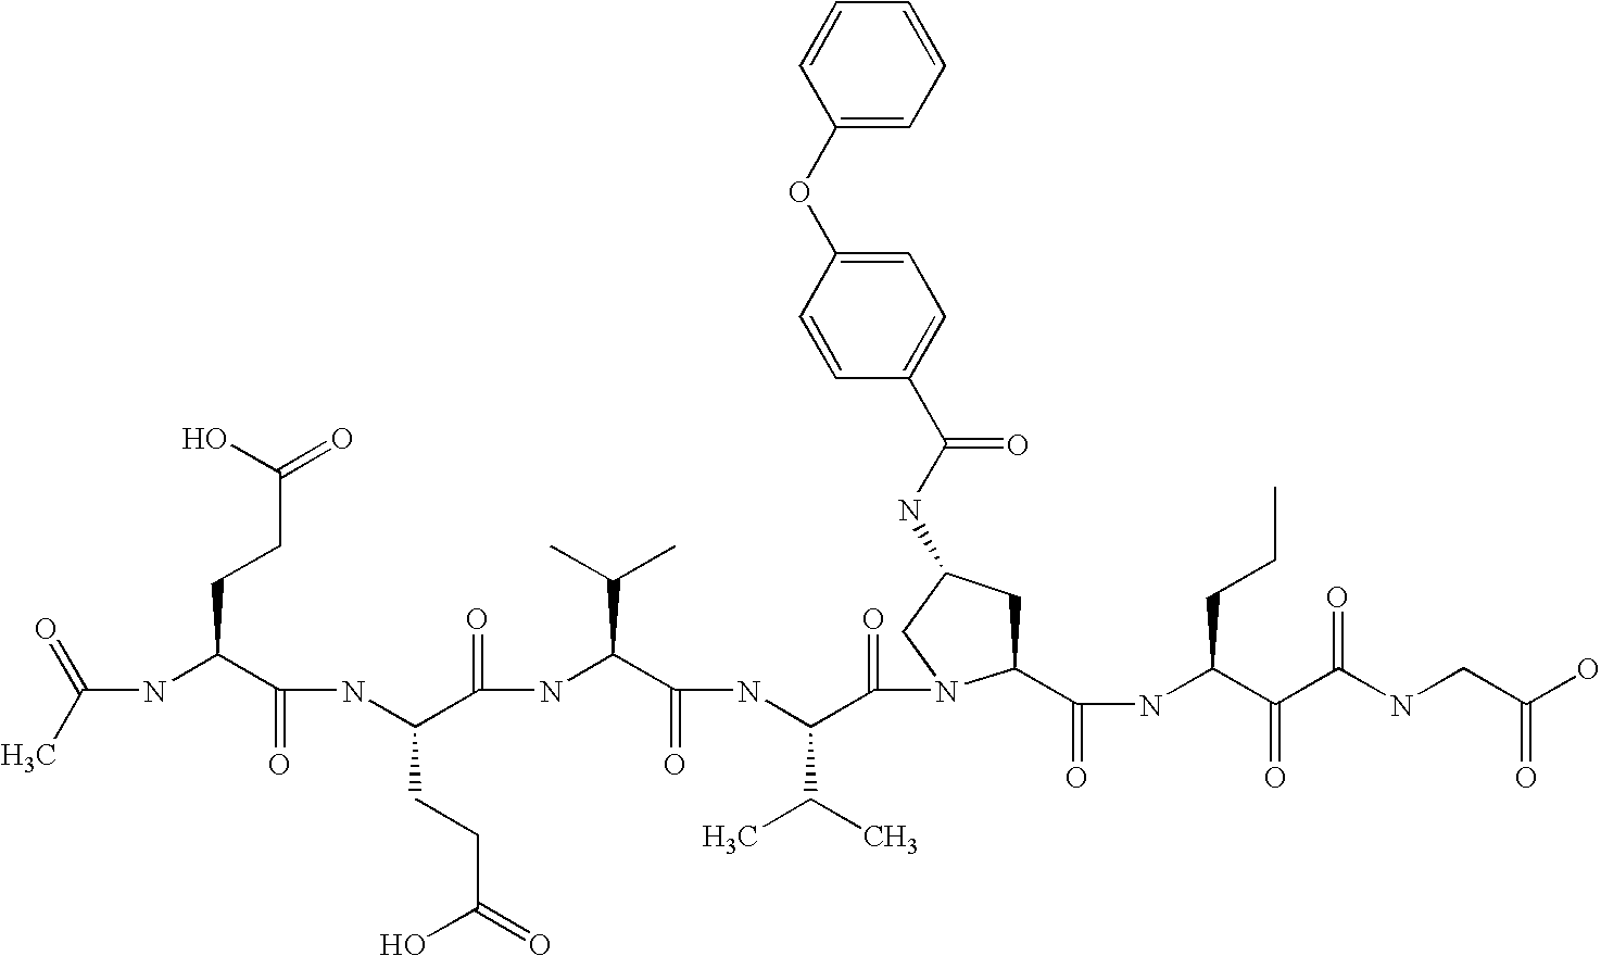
CC(=O)NC(C(NC(C(NC(C(NC(C(=O)N1C(C(NC(C(C(NCC(O)=O)=O)=O)CCC)=O)CC(NC(C2=CC=C(OC3=CC=CC=C3)C=C2)=O)C1)C(C)C)=O)C(C)C)=O)CCC(O)=O)=O)CCC(=O)O
